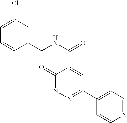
C1(=O)NN=C(C2=CC=NC=C2)C=C1C(NCC1=CC(Cl)=CC=C1C)=O
